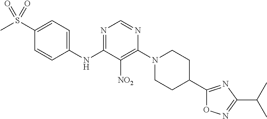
C1(S(C)(=O)=O)=CC=C(NC2=NC=NC(N3CCC(C4=NC(C(C)C)=NO4)CC3)=C2[NO2])C=C1
